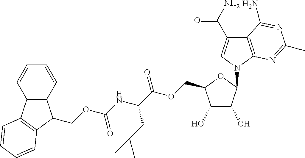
C12=C(N(C3C(O)C(O)C(COC(C(NC(OCC4C5=C(C=CC=C5)C5=C4C=CC=C5)=O)CC(C)C)=O)O3)C=C1C(N)=O)N=C(C)N=C2N
